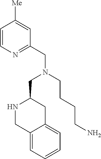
C1=CN=C(CN(CC2NCC3=CC=CC=C3C2)CCCCN)C=C1[Me]
